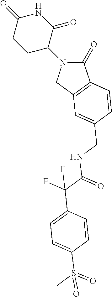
C1(=O)N(C2CCC(=O)NC2=O)CC2=C1C=CC(CNC(=O)C(F)(F)C1=CC=C(S(=O)(C)=O)C=C1)=C2
